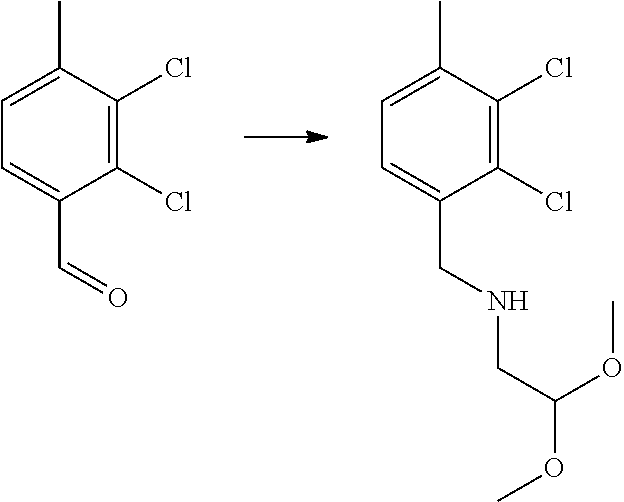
C1=C(C)C(Cl)=C(Cl)C(C=O)=C1.C1=C(C)C(Cl)=C(Cl)C(CNCC(OC)OC)=C1
